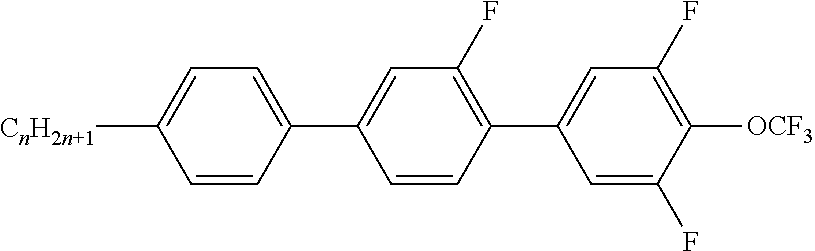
[CnH2n+1]C1=CC=C(C2=CC(F)=C(C3=CC(F)=C([OCF3])C(F)=C3)C=C2)C=C1
